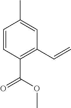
CC1=CC(C=C)=C(C(OC)=O)C=C1
